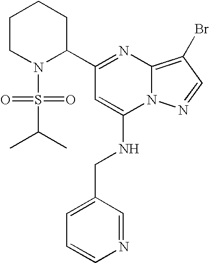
C1=CN=CC(CNC2=CC(C3CCCCN3S(C(C)C)(=O)=O)=NC3=C(Br)C=NN23)=C1
